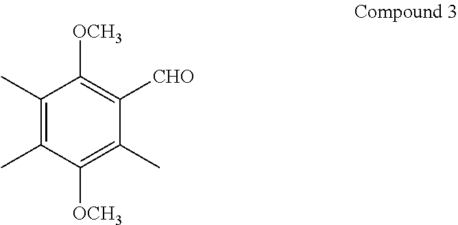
C1(C)=C(C)C([OCH3])=C(C)C([CHO])=C1[OCH3]
